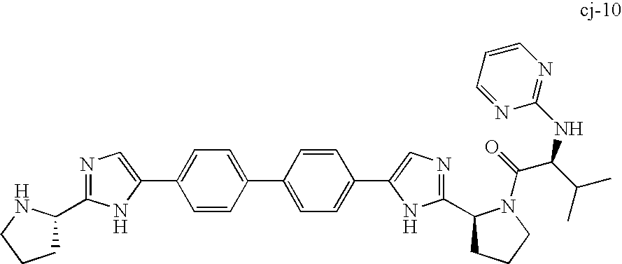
N1=C(C2CCCN2)NC(C2=CC=C(C3=CC=C(C4=CN=C(C5CCCN5C(=O)C(C(C)C)NC5=NC=CC=N5)N4)C=C3)C=C2)=C1
